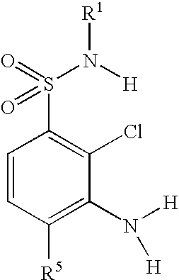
C1=CC([R5])=C(N([H])[H])C(Cl)=C1S(=O)(N([H])[R1])=O
